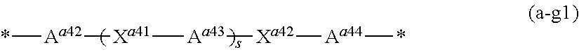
*[Aa42][Xa41][Aa43][Xa42][Aa44]*
